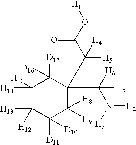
C1([H14])([H15])C([H13])([H12])C([D11])([D10])C([H9])([H8])C(C(C(O[H1])=O)([H5])[H4])(C([H6])(N([H3])[H2])[H7])C1([D17])[D16]
